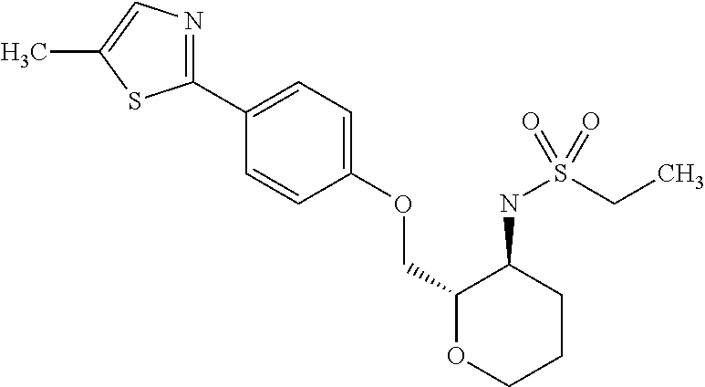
C1(C2=CC=C(OCC3OCCCC3NS(CC)(=O)=O)C=C2)=NC=C(C)S1
